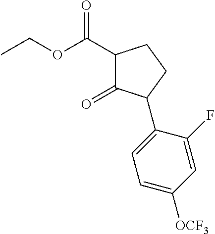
C1(=O)C(C(OCC)=O)CCC1C1=CC=C([OCF3])C=C1F
